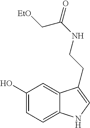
C1(O)=CC=C2C(=C1)C(CCNC(C[EtO])=O)=CN2
